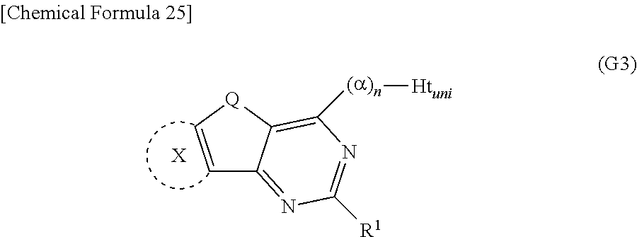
C1=C[Q]C2=C([(a)n][Htuni])N=C([R1])N=C12.[X]
